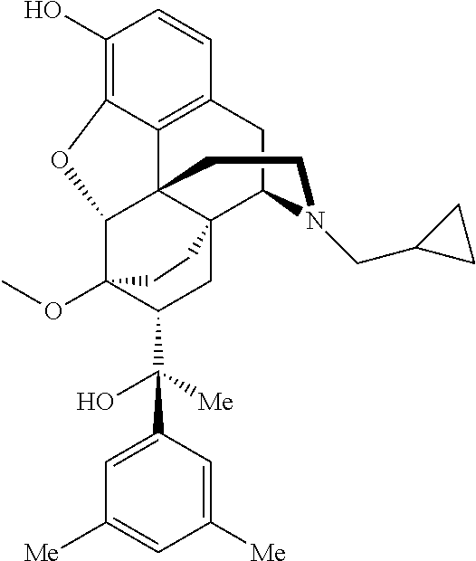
C1(O)=C2C3=C(C=C1)CC1C45C3(C(C(OC)(C(C(O)([Me])C3=CC([Me])=CC([Me])=C3)C4)CC5)O2)CCN1CC1CC1
